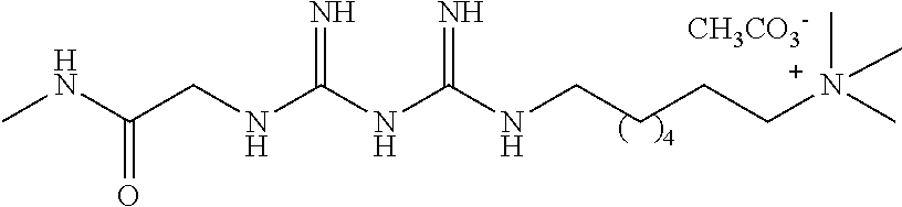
N(C(=O)CNC(NC(NCCCCN(C)(C)C)=N)=N)C.[CH3CO3-]
